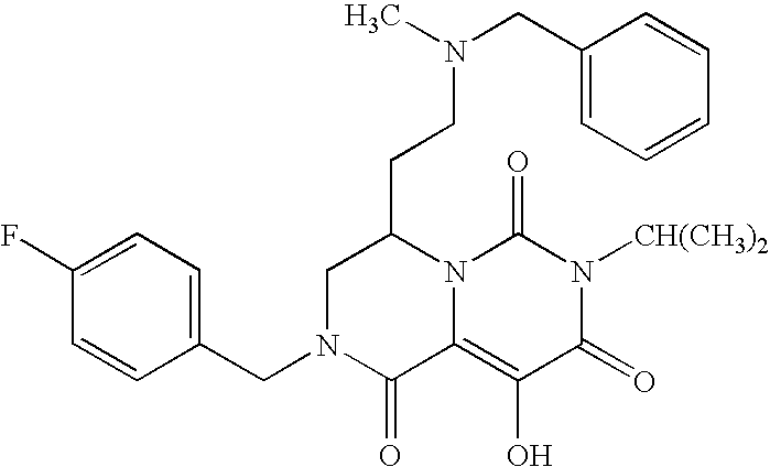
C1(CN2C(=O)C3=C(O)C(=O)N([CH(CH3)2])C(=O)N3C(CCN(CC3=CC=CC=C3)C)C2)=CC=C(F)C=C1
